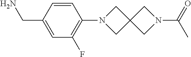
C1=CC(CN)=CC(F)=C1N1CC2(C1)CN(C(=O)C)C2
